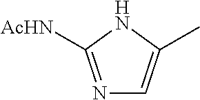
N1=C([AcHN])NC(C)=C1
